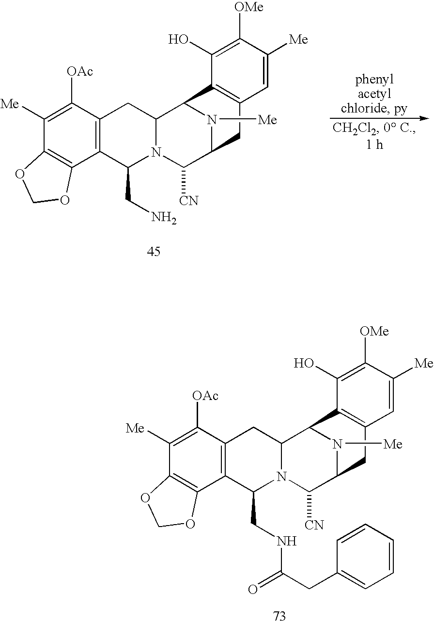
C1([Me])=C([OAc])C2=C(C3=C1OCO3)C(CNC(=O)CC1=CC=CC=C1)N1C(C2)C2N([Me])C(C1[CN])CC1=C2C(O)=C([OMe])C([Me])=C1.C1([Me])=C([OAc])C2=C(C3=C1OCO3)C(CN)N1C(C2)C2N([Me])C(C1[CN])CC1=C2C(O)=C([OMe])C([Me])=C1
